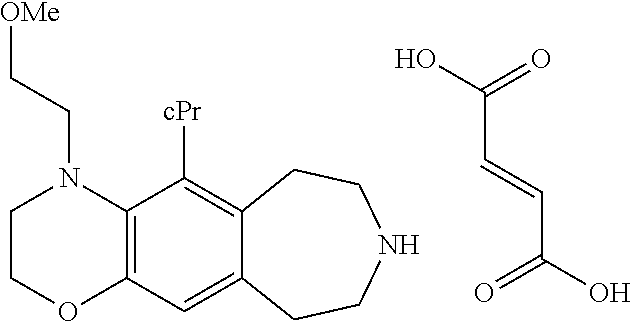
C(C=CC(=O)O)(=O)O.C1COC2=C(N1CC[OMe])C([cPr])=C1C(=C2)CCNCC1
